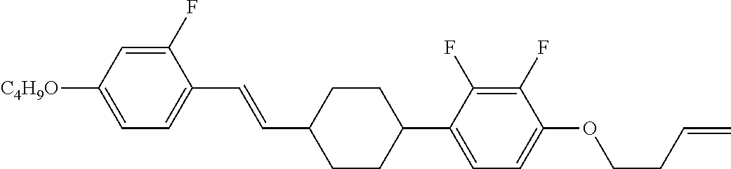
C1(F)=CC([C4H9O])=CC=C1C=CC1CCC(C2=CC=C(OCCC=C)C(F)=C2F)CC1
